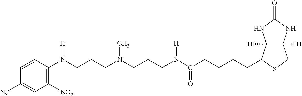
C12([H])C([H])(NC(=O)N1)CSC2CCCCC(N(CCCN(CCCN(C1=C([NO2])C=C([N3])C=C1)[H])C)[H])=O
